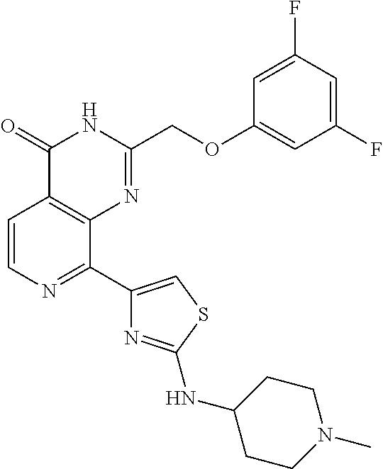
C1=CN=C(C2=CSC(NC3CCN(C)CC3)=N2)C2=C1C(=O)NC(COC1=CC(F)=CC(F)=C1)=N2
